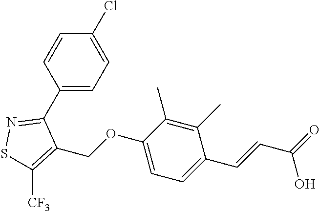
C1(C2=NSC([CF3])=C2COC2=CC=C(C=CC(O)=O)C(C)=C2C)=CC=C(Cl)C=C1
